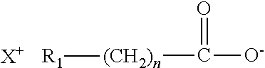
[(CH2)n](C(=O)[O-])[R1].[X+]
